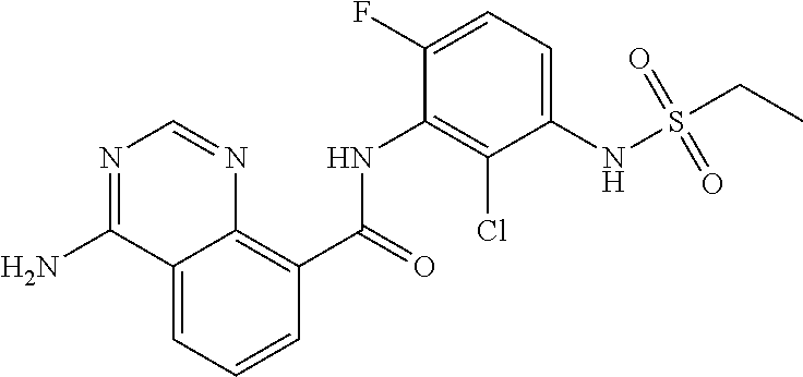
C1=CC=C2C(=C1C(NC1=C(Cl)C(NS(CC)(=O)=O)=CC=C1F)=O)N=CN=C2N
